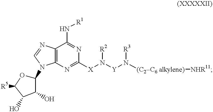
C12=C(N=C([X]N([Y]N([(C2C6 alkylene)][NHR11])[R3])[R2])N=C1N[R1])N(C1OC([R5])C(O)C1O)C=N2
